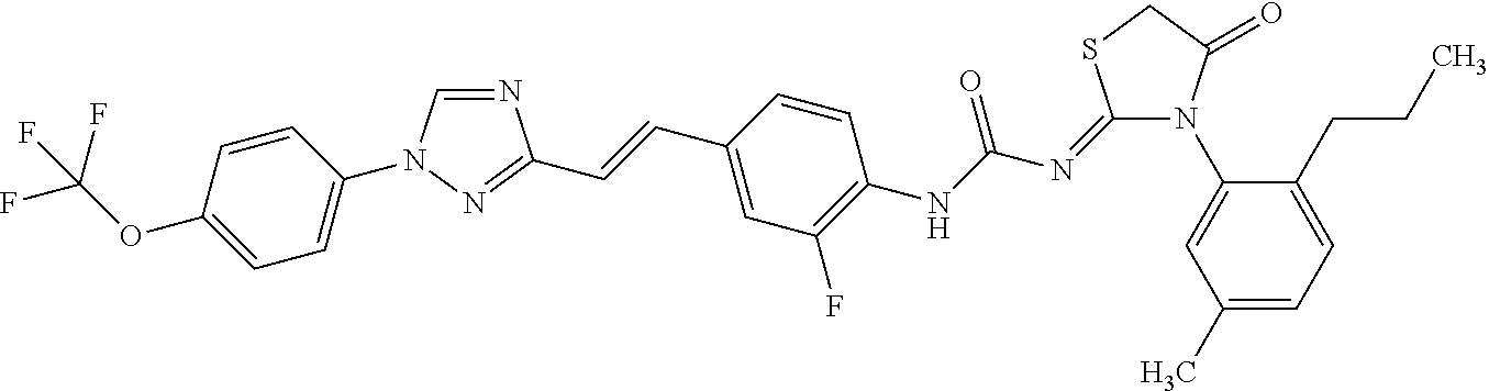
N1=CN(C2=CC=C(OC(F)(F)F)C=C2)N=C1C=CC1=CC(F)=C(NC(N=C2N(C3=CC(C)=CC=C3CCC)C(=O)CS2)=O)C=C1
